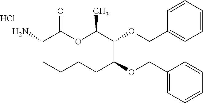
C1(N)CCCCC(OCC2=CC=CC=C2)C(OCC2=CC=CC=C2)C(C)OC1=O.Cl
